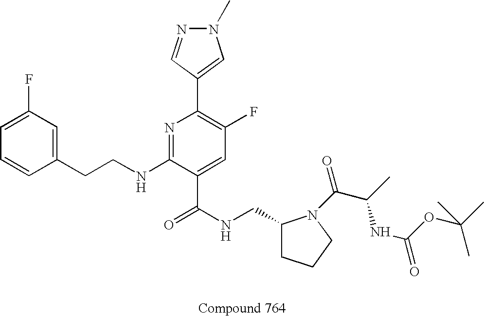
C1=CC(CCNC2=NC(C3=CN(C)N=C3)=C(F)C=C2C(NCC2CCCN2C(C(C)NC(OC(C)(C)C)=O)=O)=O)=CC(F)=C1
